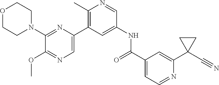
O1CCN(C2=NC(C3=C(C)N=CC(NC(C4=CC=NC(C5(C#N)CC5)=C4)=O)=C3)=CN=C2OC)CC1
